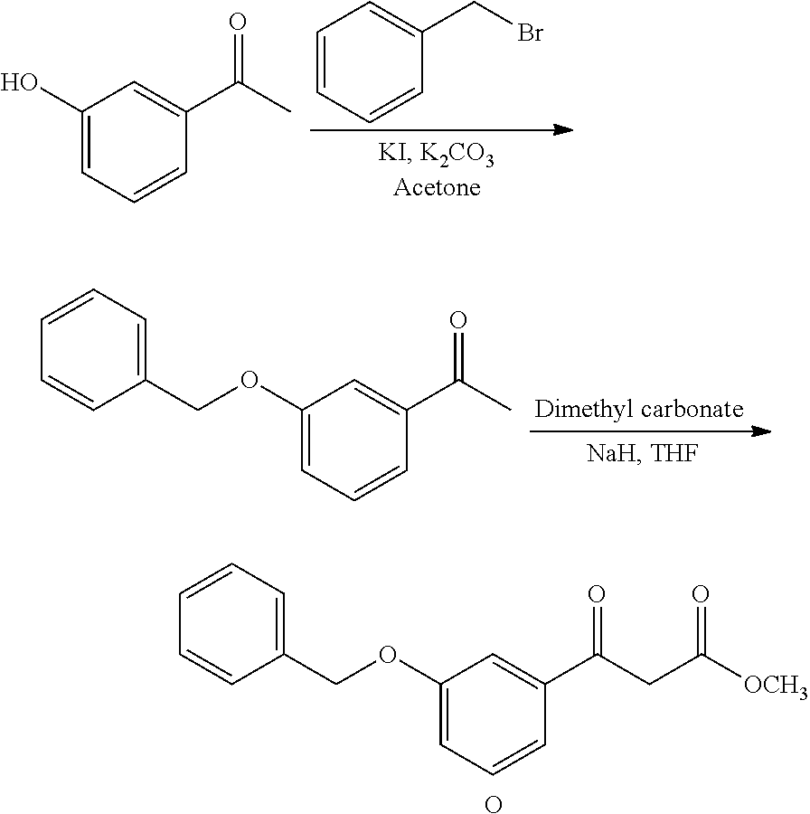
C1=CC=CC(CBr)=C1.C1(O)=CC=CC(C(C)=O)=C1.C1=CC=C(COC2=CC=CC(C(C)=O)=C2)C=C1.C1=CC=C(COC2=CC=CC(C(CC([OCH3])=O)=O)=C2)C=C1.O
